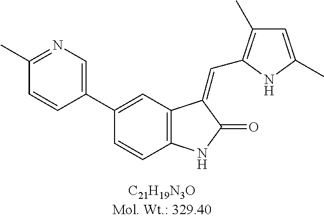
C1(C2=CC3=C(C=C2)NC(=O)C3=CC2=C(C)C=C(C)N2)=CN=C(C)C=C1
